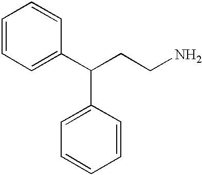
C1=CC=C(C(C2=CC=CC=C2)CCN)C=C1
